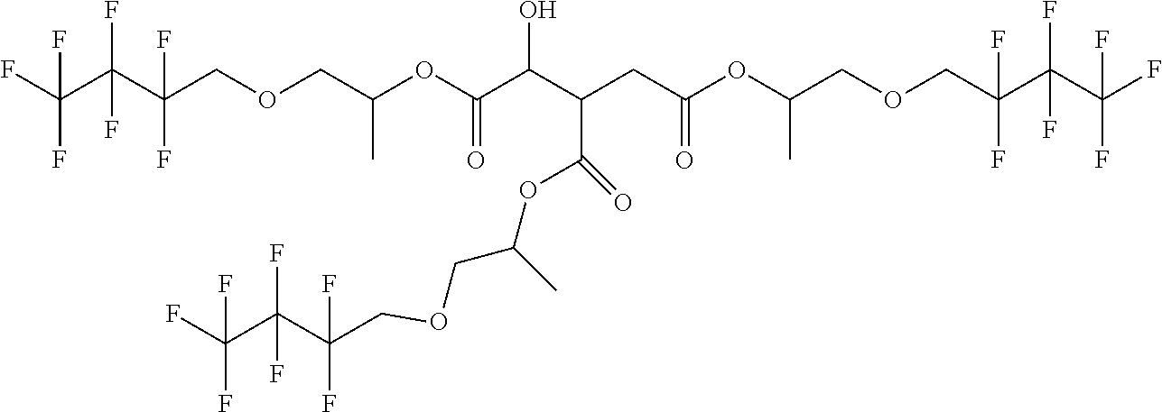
FC(C(C(COCC(OC(C(C(CC(OC(COCC(C(C(F)(F)F)(F)F)(F)F)C)=O)C(OC(COCC(C(C(F)(F)F)(F)F)(F)F)C)=O)O)=O)C)(F)F)(F)F)(F)F
